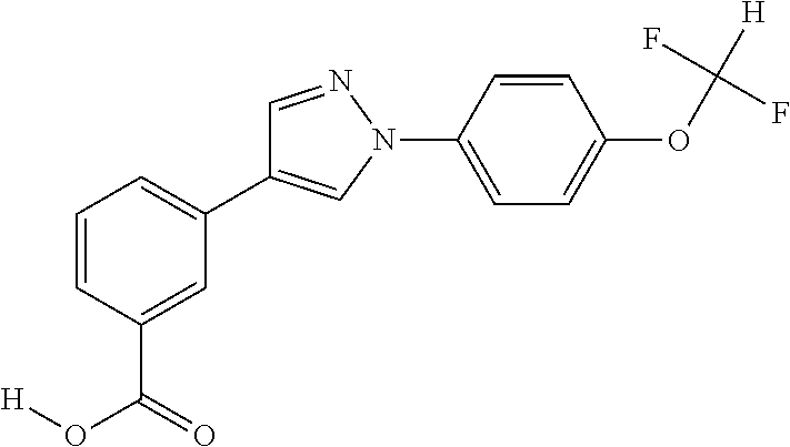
C1=CC(C(=O)O[H])=CC(C2=CN(C3=CC=C(OC([H])(F)F)C=C3)N=C2)=C1
